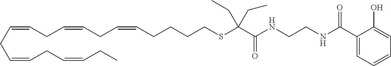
C(=CCC=CCC=CCC)CC=CCC=CCCCCSC(C(NCCNC(C1=CC=CC=C1O)=O)=O)(CC)CC
